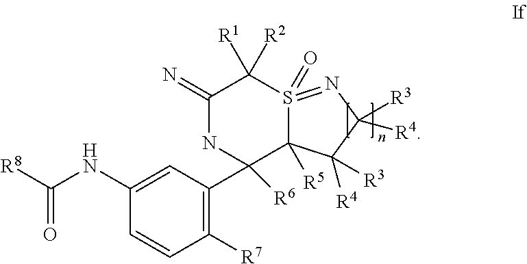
C1(=N)NC([R6])(C2=C([R7])C=CC(NC([R8])=O)=C2)C2([R5])S(=O)(=NC([R3])([R4])C2([R4])[R3])C1([R2])[R1]
